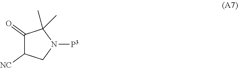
C1(=O)C([NC])CN([P3])C1(C)C
